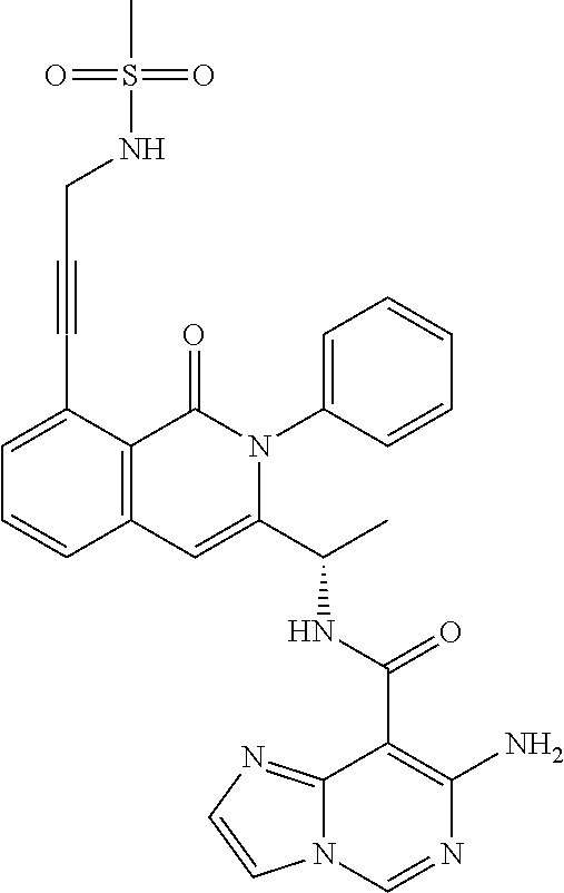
C1(C(NC(C2=CC3=C(C(=O)N2C2=CC=CC=C2)C(C#CCNS(=O)(=O)C)=CC=C3)C)=O)=C(N)N=CN2C1=NC=C2
